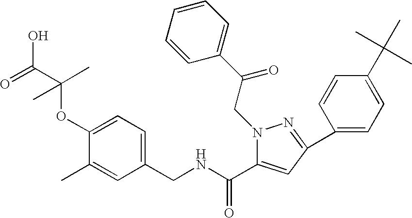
C1(CNC(=O)C2=CC(C3=CC=C(C(C)(C)C)C=C3)=NN2CC(C2=CC=CC=C2)=O)=CC=C(OC(C(=O)O)(C)C)C(C)=C1
